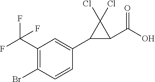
C1(C(F)(F)F)=C(Br)C=CC(C2C(C(O)=O)C2(Cl)Cl)=C1
